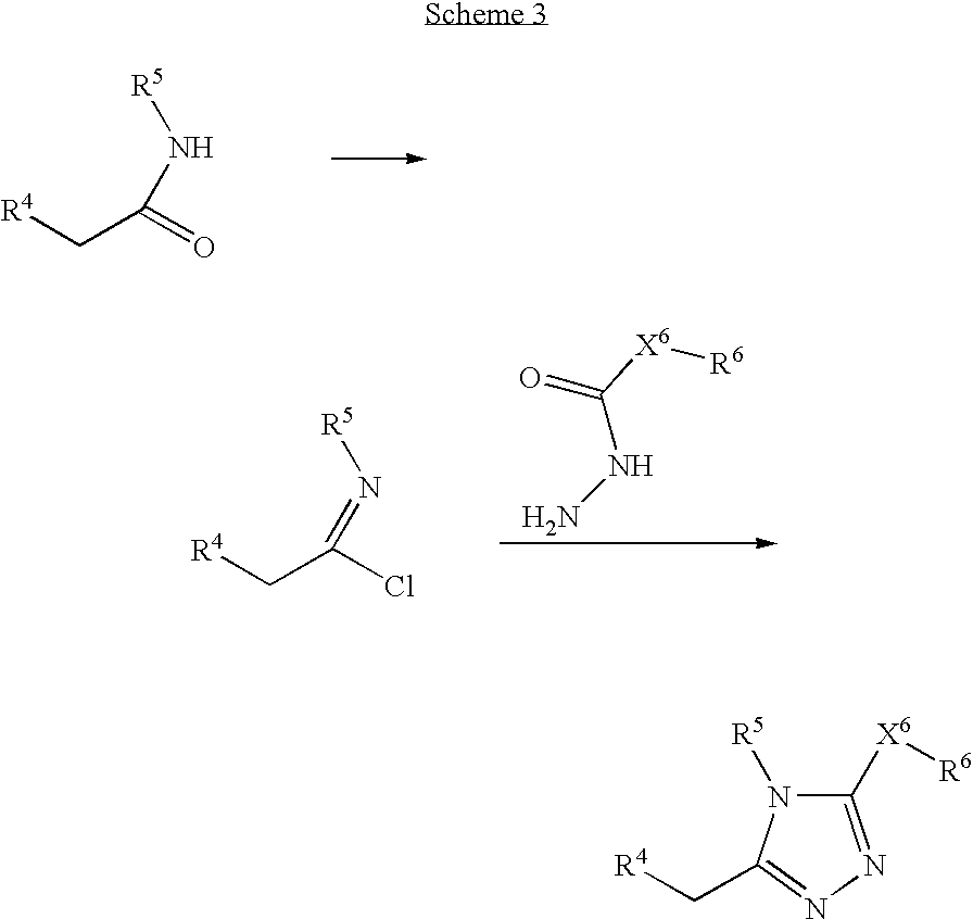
[R5]NC(=O)C[R4].[R5]N=C(Cl)C[R4].[X6]([R6])C(NN)=O.C1([X6][R6])=NN=C(C[R4])N1[R5]
